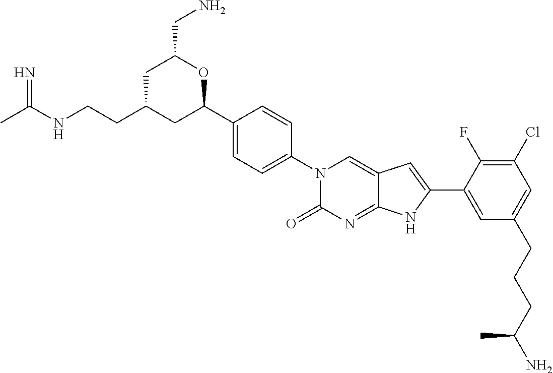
CC(NCCC1CC(C2=CC=C(N3C(=O)N=C4C(=C3)C=C(C3=CC(CCCC(N)C)=CC(Cl)=C3F)N4)C=C2)OC(CN)C1)=N
